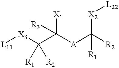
[L11][X3]C(C([X1])([R3])[A]C([X2][L22])([R2])[R1])([R1])[R2]
